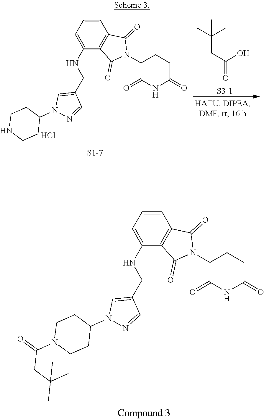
C1=NN(C2CCN(C(CC(C)(C)C)=O)CC2)C=C1CNC1=CC=CC2=C1C(=O)N(C1CCC(=O)NC1=O)C2=O.C(CC(O)=O)(C)(C)C.[S3-1].C1=NN(C2CCNCC2)C=C1CNC1=CC=CC2=C1C(=O)N(C1CCC(=O)NC1=O)C2=O.Cl
